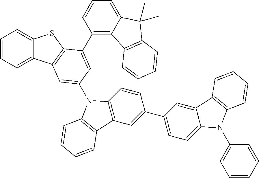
C1=CC=C2C(=C1)SC1=C2C=C(N2C3=C(C=C(C4=CC=C5C(=C4)C4=C(N5C5=CC=CC=C5)C=CC=C4)C=C3)C3=C2C=CC=C3)C=C1C1=C2C(=CC=C1)C(C)(C)C1=C2C=CC=C1
